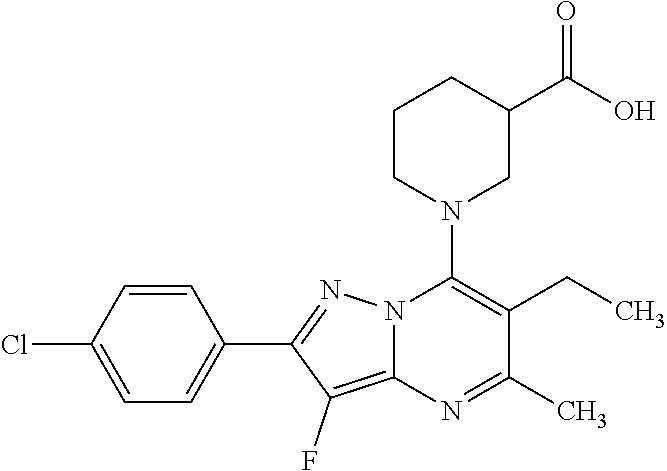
C1=CC(Cl)=CC=C1C1=NN2C(=C1F)N=C(C)C(CC)=C2N1CC(C(O)=O)CCC1
